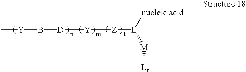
[L]([Z][Y][D]B[Y]C)([nucleic acid])[M][Lr]
